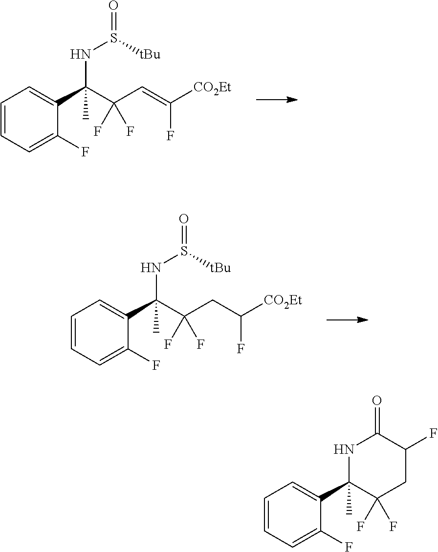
C1=CC=C(F)C(C2(C)C(F)(F)CC(F)C(=O)N2)=C1.C1=CC=C(F)C(C(C(C=C([CO2Et])F)(F)F)(NS([tBu])=O)C)=C1.C1=CC=C(F)C(C(C(CC([CO2Et])F)(F)F)(NS([tBu])=O)C)=C1
